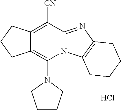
Cl.N1(C2=C3C(=C([CN])C4=NC5=C(N24)CCCC5)CCC3)CCCC1
